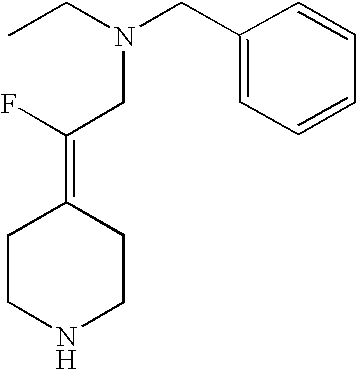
C1CNCCC1=C(F)CN(CC1=CC=CC=C1)CC
